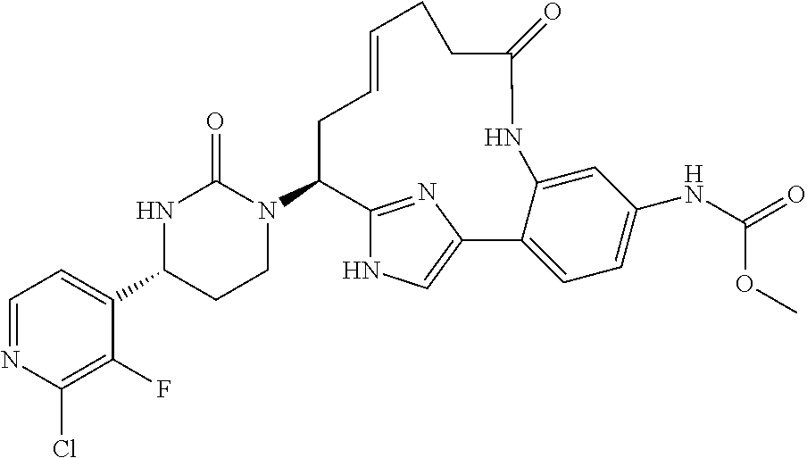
C1=NC(Cl)=C(F)C(C2CCN(C3C4=NC(=CN4)C4=CC=C(NC(=O)OC)C=C4NC(=O)CCC=CC3)C(=O)N2)=C1
